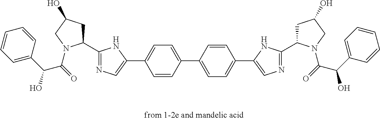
C1=C(C(C(=O)N2C(C3=NC=C(C4=CC=C(C5=CC=C(C6=CN=C(C7CC(O)CN7C(=O)C(C7=CC=CC=C7)O)N6)C=C5)C=C4)N3)CC(O)C2)O)C=CC=C1
